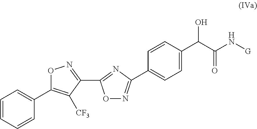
O1N=C(C2=CC=C(C(C(N[G])=O)O)C=C2)N=C1C1=NOC(C2=CC=CC=C2)=C1[CF3]
